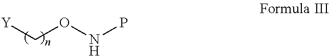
[Y]CONP
